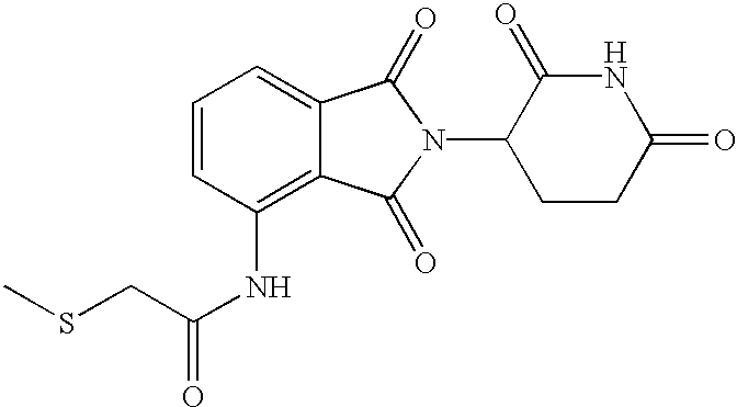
N1C(=O)CCC(N2C(=O)C3=CC=CC(NC(CSC)=O)=C3C2=O)C1=O
